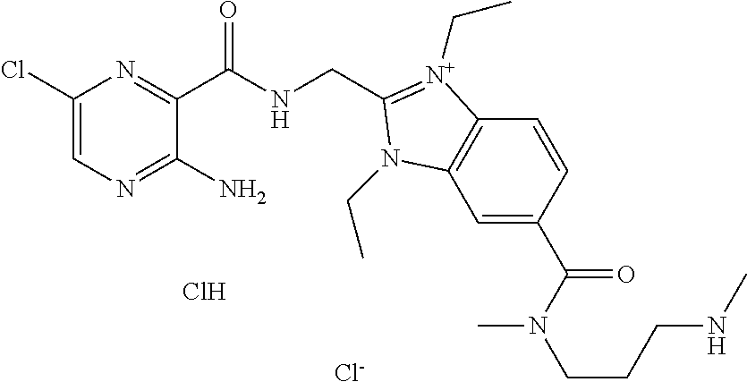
Cl.[Cl-].C1(Cl)=CN=C(N)C(C(NCC2=[N+](CC)C3=C(C=C(C(N(C)CCCNC)=O)C=C3)N2CC)=O)=N1
